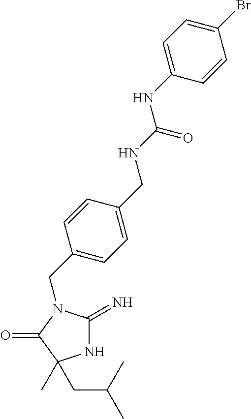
N1C(=N)N(CC2=CC=C(CNC(NC3=CC=C(Br)C=C3)=O)C=C2)C(=O)C1(C)CC(C)C
